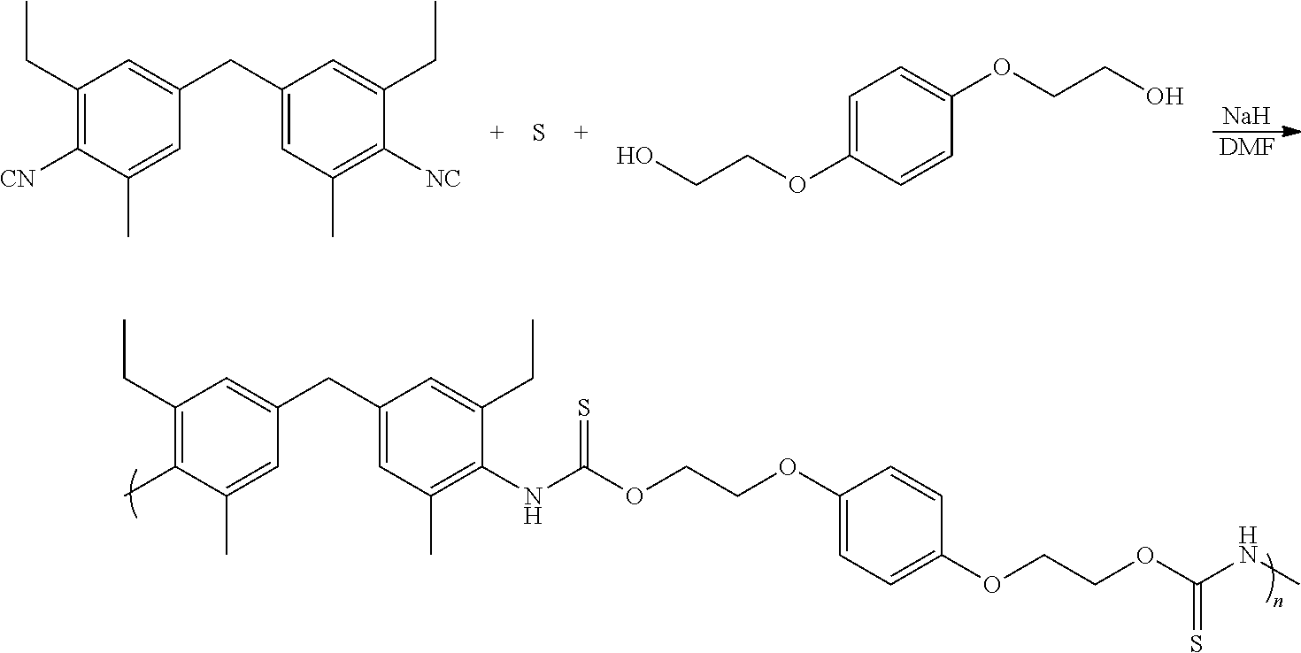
C1(CC)=C(C)C(C)=CC(CC2=CC(C)=C(NC(OCCOC3=CC=C(OCCOC(NC)=S)C=C3)=S)C(CC)=C2)=C1.[Na].[DMF].C1(CC)=C([CN])C(C)=CC(CC2=CC(C)=C([NC])C(CC)=C2)=C1.S.C1=C(OCCO)C=CC(OCCO)=C1
